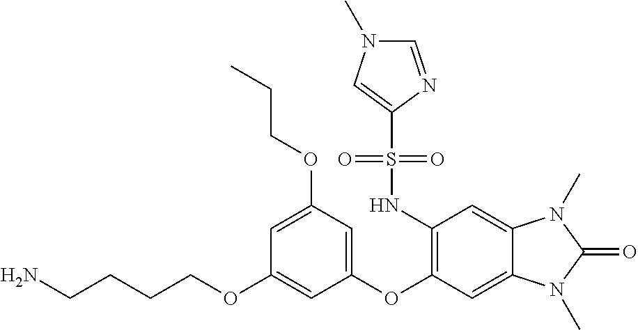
C(CCOC1=CC(OC2=C(NS(C3=CN(C)C=N3)(=O)=O)C=C3C(=C2)N(C)C(=O)N3C)=CC(OCCC)=C1)CN
